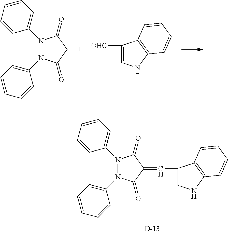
N1(C2=CC=CC=C2)N(C2=CC=CC=C2)C(=O)C(=CC2=CNC3=C2C=CC=C3)C1=O.[D].N1(C2=CC=CC=C2)N(C2=CC=CC=C2)C(=O)CC1=O.[OHC]C1=CNC2=C1C=CC=C2
